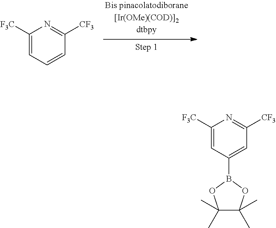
C1([F3C])=CC=CC([CF3])=N1.C1([F3C])=CC(B2OC(C)(C)C(C)(C)O2)=CC([CF3])=N1
